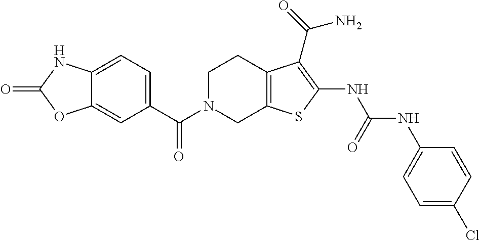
C1(C(N2CC3=C(CC2)C(C(N)=O)=C(NC(=O)NC2=CC=C(Cl)C=C2)S3)=O)=CC=C2C(=C1)OC(=O)N2
